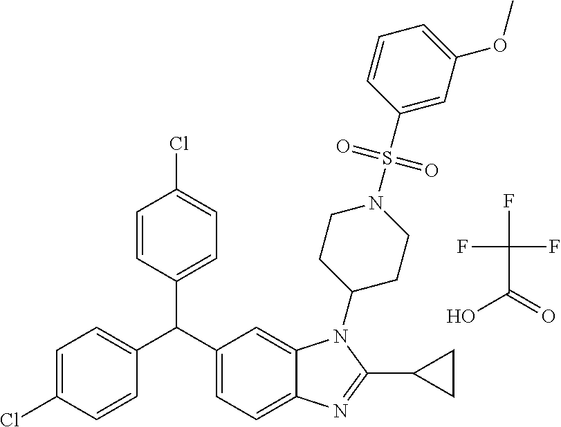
C1=C(Cl)C=CC(C(C2=CC=C3C(=C2)N(C2CCN(S(=O)(=O)C4=CC(OC)=CC=C4)CC2)C(C2CC2)=N3)C2=CC=C(Cl)C=C2)=C1.FC(F)(F)C(=O)O
